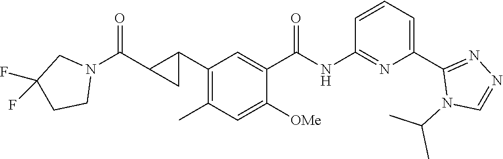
C1(C2C(C(N3CC(F)(F)CC3)=O)C2)=C(C)C=C([OMe])C(C(NC2=NC(C3=NN=CN3C(C)C)=CC=C2)=O)=C1
